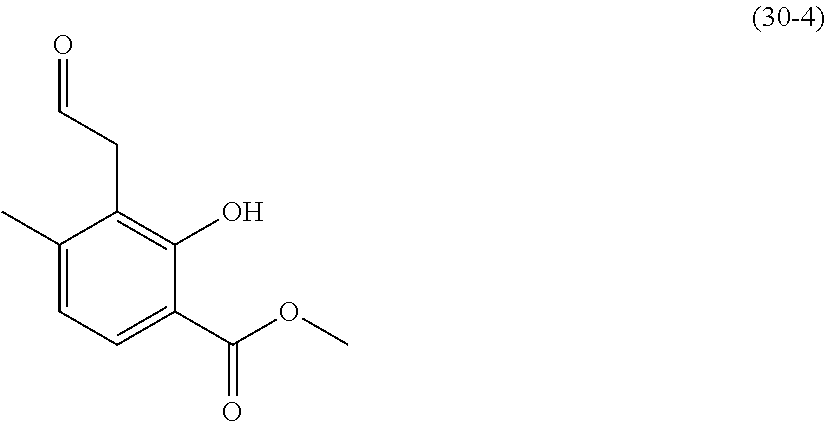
C1(C)=CC=C(C(OC)=O)C(O)=C1CC=O
